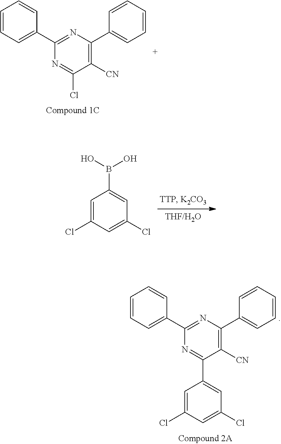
C1=CC=C(C2=NC(C3=CC=CC=C3)=C([CN])C(Cl)=N2)C=C1.C1=CC=C(C2=NC(C3=CC=CC=C3)=C([CN])C(C3=CC(Cl)=CC(Cl)=C3)=N2)C=C1.C1=C(Cl)C=C(Cl)C=C1B(O)O
